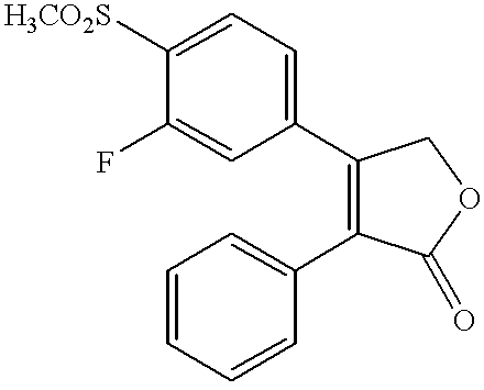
C1=C(F)C([H3CO2S])=CC=C1C1=C(C2=CC=CC=C2)C(=O)OC1
